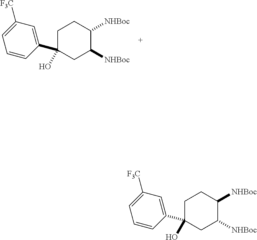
C1C(O)(C2=CC([F3C])=CC=C2)CC([NHBoc])C([NHBoc])C1.C1C(O)(C2=CC([F3C])=CC=C2)CC([NHBoc])C([NHBoc])C1
